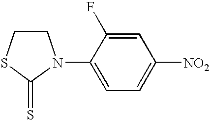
C1CSC(=S)N1C1=CC=C([NO2])C=C1F
